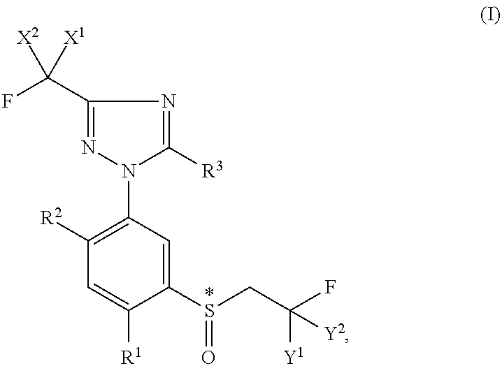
C1(C(F)([X2])[X1])=NN(C2=C([R2])C=C([R1])C([*S](=O)CC([Y2])([Y1])F)=C2)C([R3])=N1
